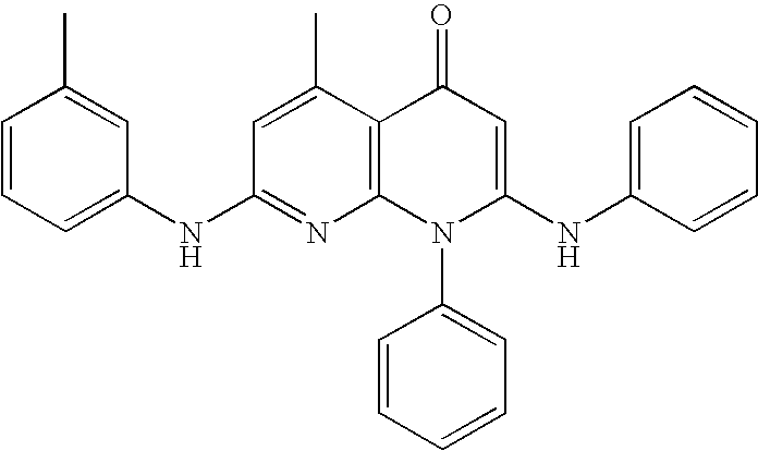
C1(NC2=CC=CC(C)=C2)=NC2=C(C(C)=C1)C(=O)C=C(NC1=CC=CC=C1)N2C1=CC=CC=C1
